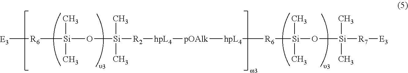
[E3][R6][Si](O[Si](C)(C)[R2][hpL4][pOAlk][hpL4][R6][Si](C)(C)O[Si](C)(C)[R7][E3])(C)C
